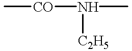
C[CO]N(C)[C2H5]
